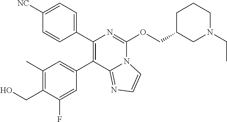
C1(C2=CC(C)=C(CO)C(F)=C2)=C(C2=CC=C([NC])C=C2)N=C(OCC2CCCN(CC)C2)N2C1=NC=C2
